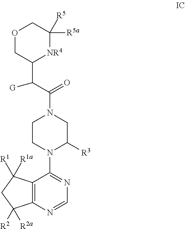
C1(C(C(=O)N2CCN(C3=NC=NC4=C3C([R1])([R1a])CC4([R2])[R2a])C([R3])C2)[G])[NR4]C([R5a])([R5])COC1
